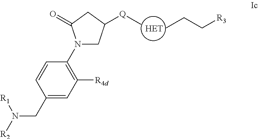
N1(C2=C([R4d])C=C(CN([R2])[R1])C=C2)CC([Q]C)CC1=O.CCC[R3]
